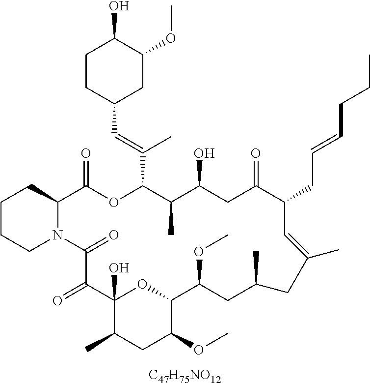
[C47H75NO12].C1CCN2C(C1)C(=O)OC(C(=CC1CC(OC)C(O)CC1)C)C(C)C(O)CC(=O)C(CC=CCCC)C=C(C)CC(C)CC(OC)C1OC(O)(C(=O)C2=O)C(C)CC1OC
